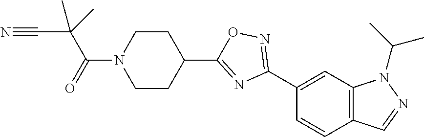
C12=C(C=C(C3=NOC(C4CCN(C(=O)C(C#N)(C)C)CC4)=N3)C=C1)N(C(C)C)N=C2
